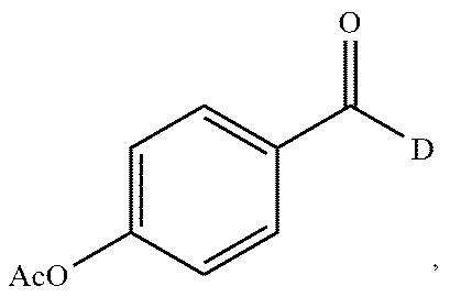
C1=C([AcO])C=CC(C([D])=O)=C1
